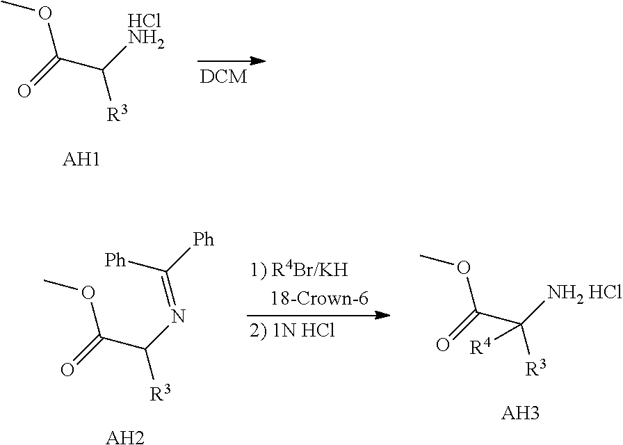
C([R3])([HClNH2])C(=O)OC.[AH1].C([R3])(N=C([Ph])[Ph])C(=O)OC.[AH2].C([R3])([NH2 HCl])(C(=O)OC)[R4].[AH3]
